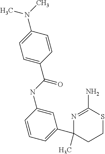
N1=C(N)SCCC1(C1=CC=CC(NC(C2=CC=C(N(C)C)C=C2)=O)=C1)C
